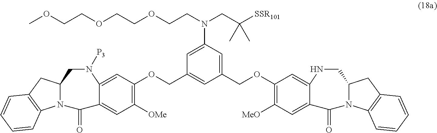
C1(OCC2=CC(N(CC([SSR101])(C)C)CCOCCOCCOC)=CC(COC3=C([OMe])C=C4C(=C3)N([P3])CC3N(C4=O)C4=C(C3)C=CC=C4)=C2)=C([MeO])C=C2C(=C1)NCC1N(C2=O)C2=C(C1)C=CC=C2
